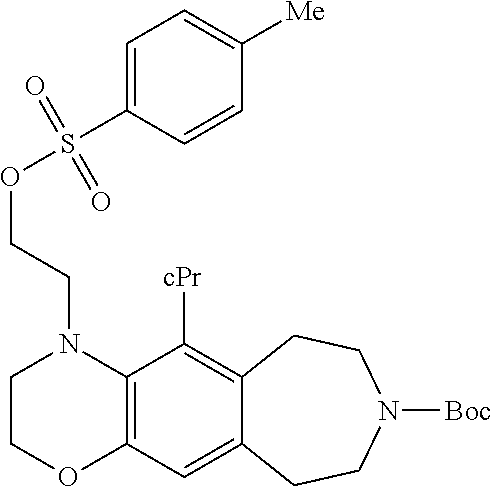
C1COC2=C(N1CCOS(C1=CC=C([Me])C=C1)(=O)=O)C([cPr])=C1C(=C2)CCN([Boc])CC1
